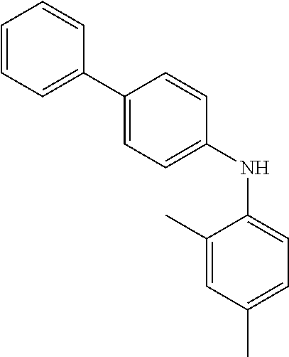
C1(C2=CC=C(NC3=CC=C(C)C=C3C)C=C2)=CC=CC=C1
